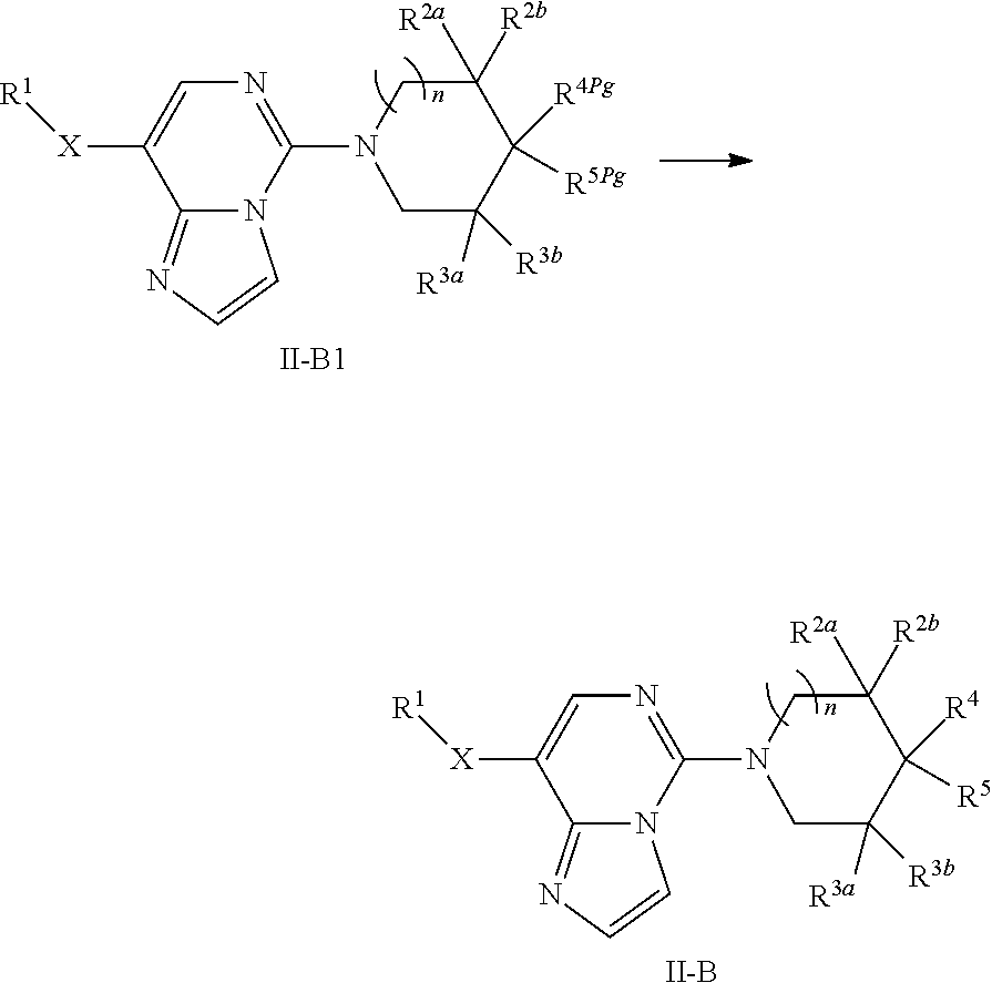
C1=C([X][R1])C2=NC=CN2C(N2CC([R3a])([R3b])C([R4])([R5])C([R2a])([R2b])C2)=N1.[II-B].C1=C([X][R1])C2=NC=CN2C(N2CC([R3a])([R3b])C([R4Pg])([R5Pg])C([R2a])([R2b])C2)=N1.[II-B1]
